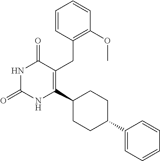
C1=CC(CC2=C(C3CCC(C4=CC=CC=C4)CC3)NC(=O)NC2=O)=C(OC)C=C1
